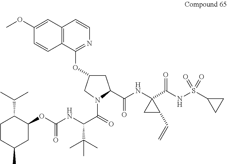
C1C(OC2=NC=CC3=C2C=CC(OC)=C3)CN(C(=O)C(NC(=O)OC2C(C(C)C)CCC(C)C2)C(C)(C)C)C1C(NC1(C(NS(C2CC2)(=O)=O)=O)CC1C=C)=O
